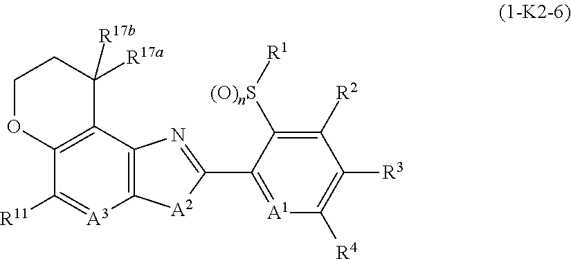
C12=C(C3=C(C([R11])=[A3]1)OCCC3([R17a])[R17b])N=C(C1=[A1]C([R4])=C([R3])C([R2])=C1[(O)nS][R1])[A2]2
